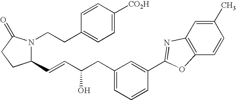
C1(C=CC(O)CC2=CC=CC(C3=NC4=C(C=CC(C)=C4)O3)=C2)N(CCC2=CC=C([CO2H])C=C2)C(=O)CC1
